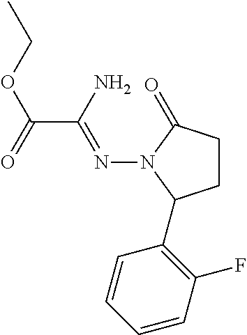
C1CC(=O)N(N=C(C(=O)OCC)N)C1C1=C(F)C=CC=C1
